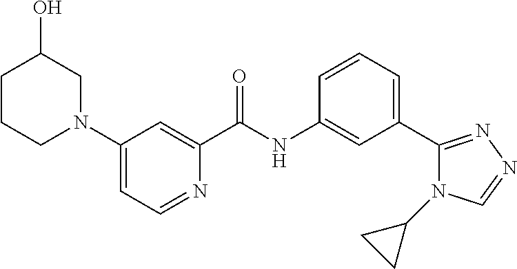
C1(N2CC(O)CCC2)=CC=NC(C(NC2=CC(C3=NN=CN3C3CC3)=CC=C2)=O)=C1
